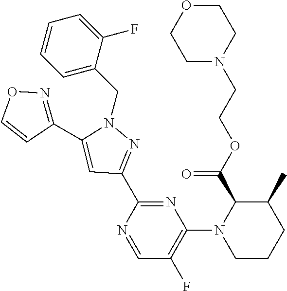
N1(CC2=CC=CC=C2F)C(C2=NOC=C2)=CC(C2=NC(N3CCCC(C)C3C(OCCN3CCOCC3)=O)=C(F)C=N2)=N1
